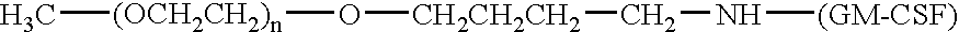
[CH2CH2CH2](CN[(GM-CSF)])O[(OCH2CH2)n]C
